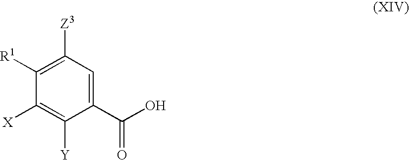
C1([R1])=C([Z3])C=C(C(O)=O)C([Y])=C1[X]
